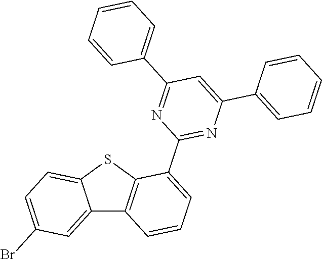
C12=CC(Br)=CC=C1SC1=C2C=CC=C1C1=NC(C2=CC=CC=C2)=CC(C2=CC=CC=C2)=N1
